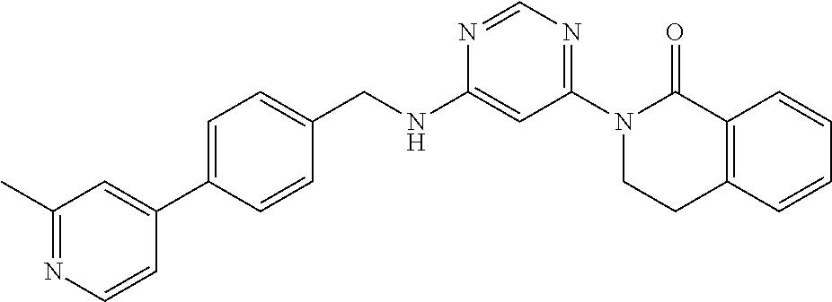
N1=CN=C(N2CCC3=C(C2=O)C=CC=C3)C=C1NCC1=CC=C(C2=CC(C)=NC=C2)C=C1
